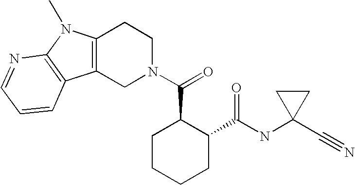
C12=C(CN(C(=O)C3CCCCC3C(NC3(C#N)CC3)=O)CC1)C1=C(N2C)N=CC=C1
